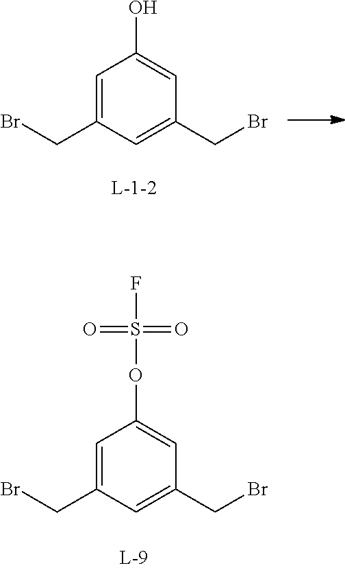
C1=C(CBr)C=C(O)C=C1CBr.C1=C(CBr)C=C(OS(F)(=O)=O)C=C1CBr
